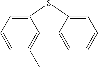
C1=CC(C)=C2C(=C1)SC1=CC=CC=C21
